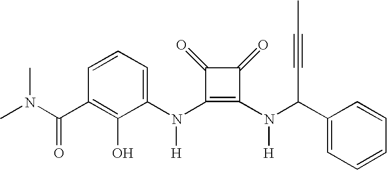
CN(C(C1=C(O)C(N(C2=C(N(C(C3=CC=CC=C3)C#CC)[H])C(=O)C2=O)[H])=CC=C1)=O)C
